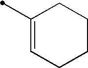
C1(C)=CCCCC1
